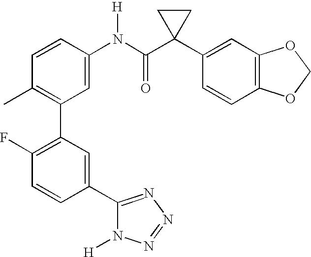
C1(N(C(C2(C3=CC4=C(C=C3)OCO4)CC2)=O)[H])=CC(C2=C(F)C=CC(C3=NN=NN3[H])=C2)=C(C)C=C1
